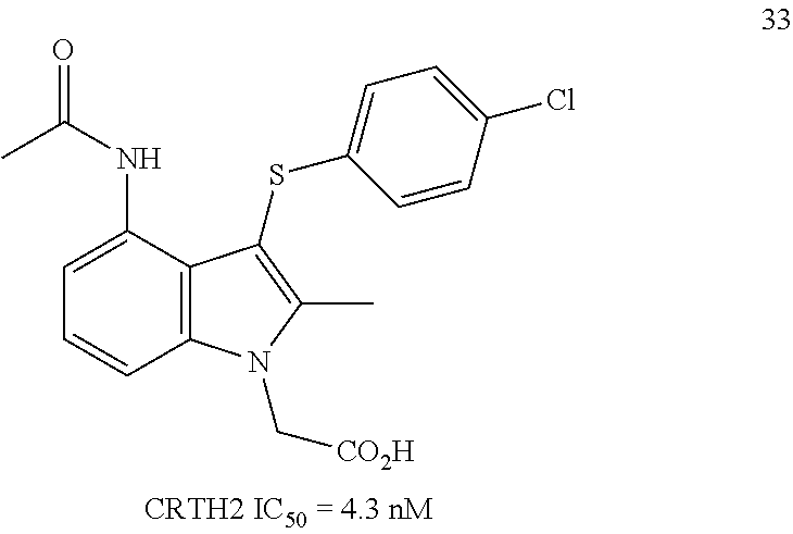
C12=C(C(NC(=O)C)=CC=C1)C(SC1=CC=C(Cl)C=C1)=C(C)N2C[CO2H]
